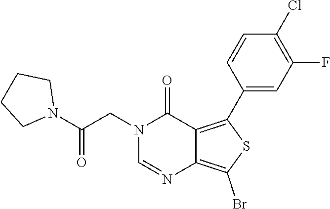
N1(CC(N2CCCC2)=O)C=NC2=C(Br)SC(C3=CC(F)=C(Cl)C=C3)=C2C1=O
